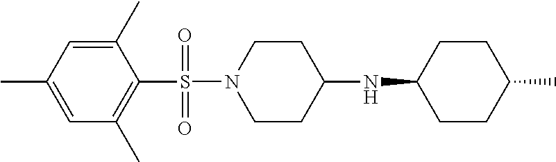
N1(S(C2=C(C)C=C(C)C=C2C)(=O)=O)CCC(NC2CCC(C)CC2)CC1
